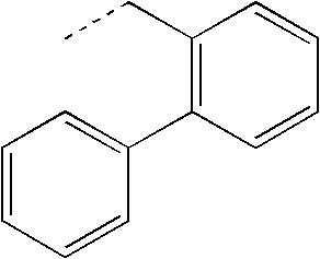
C1(CC)=C(C2=CC=CC=C2)C=CC=C1
